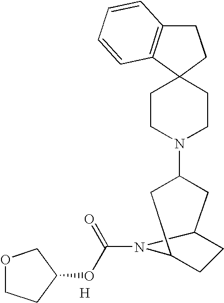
C1C2=C(C3(C1)CCN(C1CC4CCC(C1)N4C(=O)OC1COCC1)CC3)C=CC=C2.[H]
